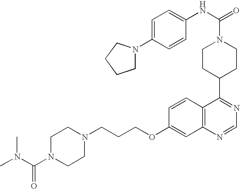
C1CC(C2=NC=NC3=C2C=CC(OCCCN2CCN(C(N(C)C)=O)CC2)=C3)CCN1C(=O)NC1=CC=C(N2CCCC2)C=C1
